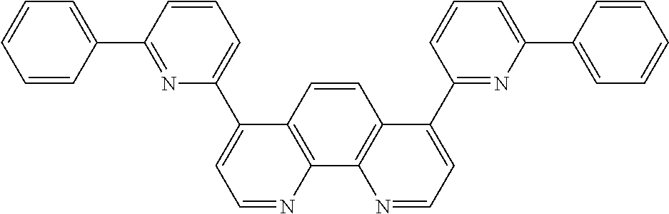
C1=CC2=C(C3=C1C(C1=NC(C4=CC=CC=C4)=CC=C1)=CC=N3)N=CC=C2C1=CC=CC(C2=CC=CC=C2)=N1
